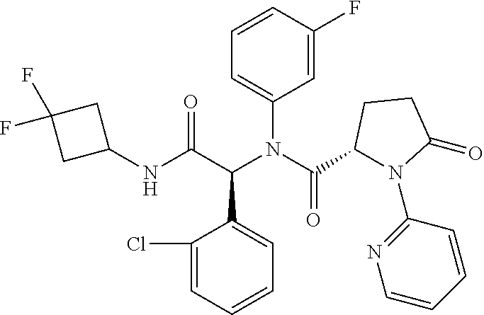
C1=CC(F)=CC(N(C(C2N(C3=NC=CC=C3)C(=O)CC2)=O)C(C(NC2CC(F)(F)C2)=O)C2=CC=CC=C2Cl)=C1
